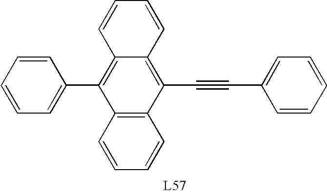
C1=CC=CC2=C(C#CC3=CC=CC=C3)C3=C(C(C4=CC=CC=C4)=C12)C=CC=C3
